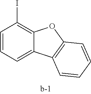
C1=CC=C2C(=C1I)OC1=C2C=CC=C1
